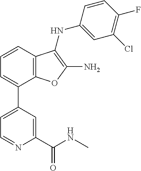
C1=CC2=C(C(C3=CC=NC(C(NC)=O)=C3)=C1)OC(N)=C2NC1=CC(Cl)=C(F)C=C1
